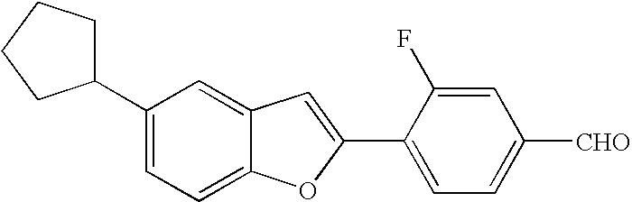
C1(C2=CC3=CC(C4CCCC4)=CC=C3O2)=CC=C([CHO])C=C1F
